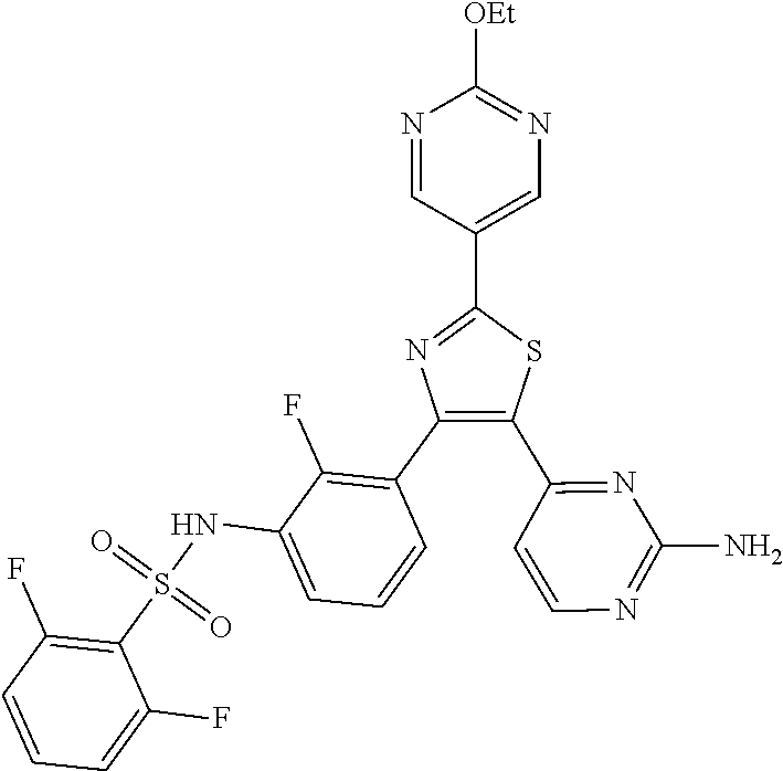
C1=C(C2=NC(C3=C(F)C(NS(C4=C(F)C=CC=C4F)(=O)=O)=CC=C3)=C(C3=NC(N)=NC=C3)S2)C=NC([OEt])=N1
